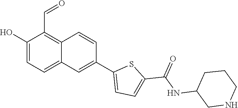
OC1=CC=C2C(=C1C=O)C=CC(C1=CC=C(C(NC3CCCNC3)=O)S1)=C2
